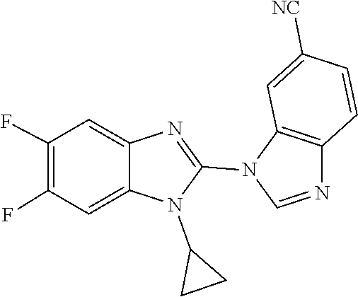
N1(C2CC2)C(N2C=NC3=C2C=C([NC])C=C3)=NC2=CC(F)=C(F)C=C12
